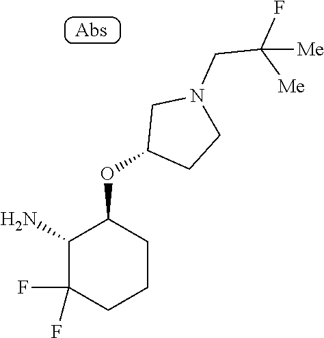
C1(N)C(F)(F)CCCC1OC1CCN(CC(F)([Me])[Me])C1
